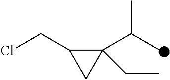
C1(CC)(C(C)C)C(CCl)C1
